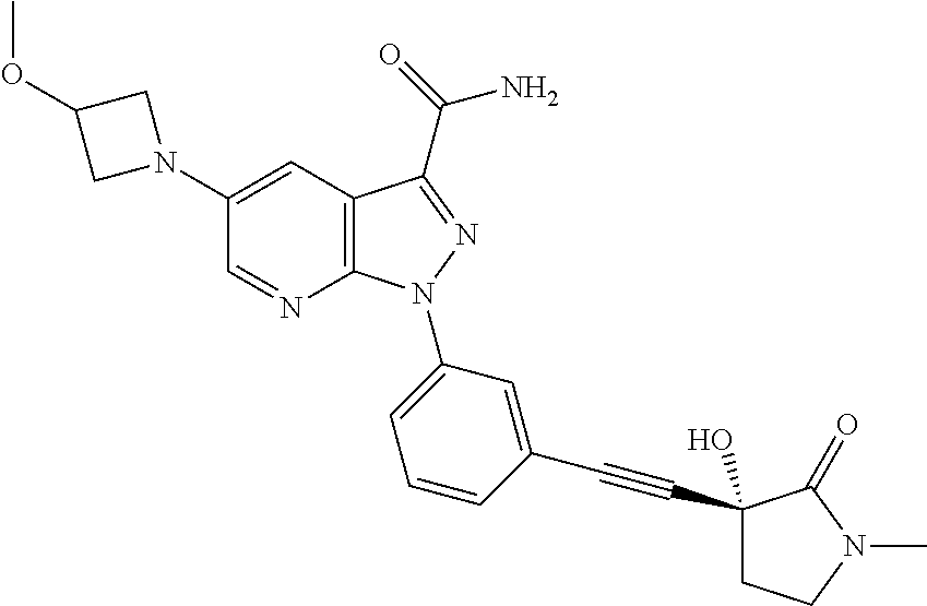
N1(C2=CC3=C(N=C2)N(C2=CC=CC(C#CC4(O)CCN(C)C4=O)=C2)N=C3C(=O)N)CC(OC)C1
